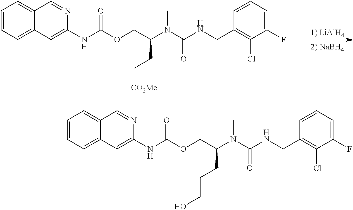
C1=CC=C2C(=C1)C=NC(NC(OCC(N(C(NCC1=C(Cl)C(F)=CC=C1)=O)C)CC[CO2Me])=O)=C2.C1=CC=C2C(=C1)C=NC(NC(OCC(N(C(NCC1=C(Cl)C(F)=CC=C1)=O)C)CCCO)=O)=C2
